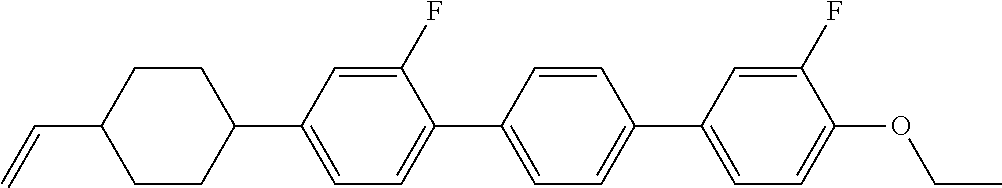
C1CC(C=C)CCC1C1=CC=C(C2=CC=C(C3=CC=C(OCC)C(F)=C3)C=C2)C(F)=C1
